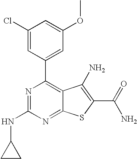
C1(Cl)=CC(C2=C3C(=NC(NC4CC4)=N2)SC(C(N)=O)=C3N)=CC(OC)=C1
